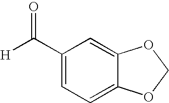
[H]C(C1=CC=C2C(=C1)OCO2)=O
